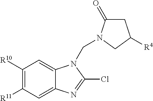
C1C(=O)N(CN2C3=CC([R10])=C([R11])C=C3N=C2Cl)CC1[R4]
